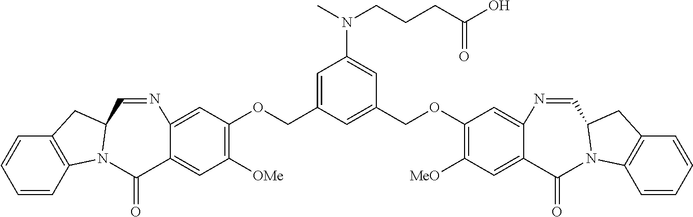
C12=C(C=CC=C1)N1C(C2)C=NC2=CC(OCC3=CC(N(CCCC(O)=O)C)=CC(COC4=C([MeO])C=C5C(=C4)N=CC4N(C6=C(C=CC=C6)C4)C5=O)=C3)=C([OMe])C=C2C1=O
